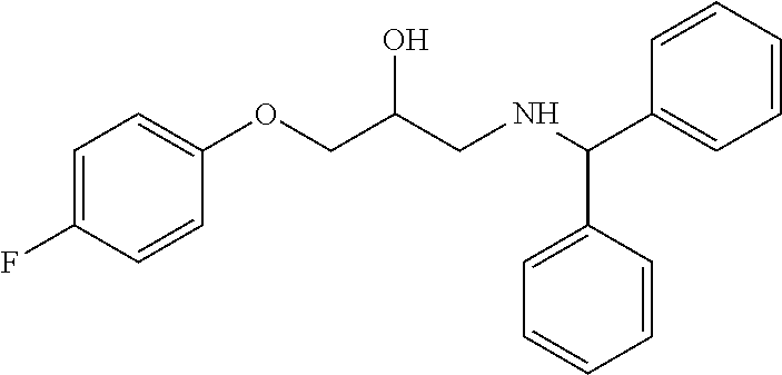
C1=CC=CC=C1C(NCC(COC1=CC=C(F)C=C1)O)C1=CC=CC=C1
